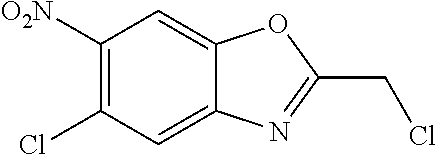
C1([O2N])=C(Cl)C=C2C(=C1)OC(CCl)=N2
